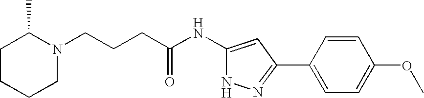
C(CCC(NC1=CC(C2=CC=C(OC)C=C2)=NN1)=O)N1CCCCC1C
